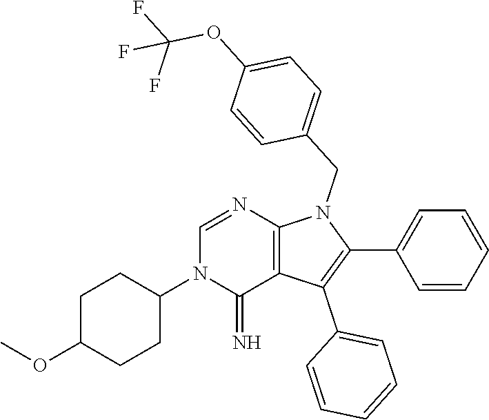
C1(C2=CC=CC=C2)=C(C2=CC=CC=C2)C2=C(N1CC1=CC=C(OC(F)(F)F)C=C1)N=CN(C1CCC(OC)CC1)C2=N
